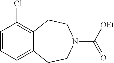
C1=CC=C2C(=C1Cl)CCN(C(=O)[OEt])CC2
